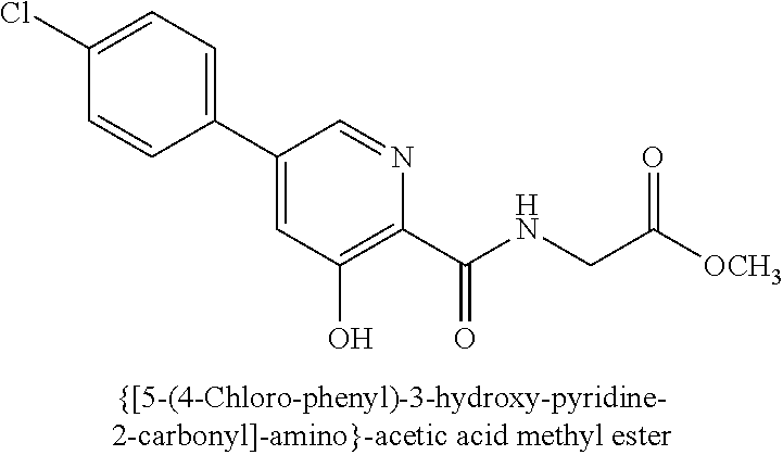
C1(C2=CC(O)=C(C(NCC([OCH3])=O)=O)N=C2)=CC=C(Cl)C=C1
